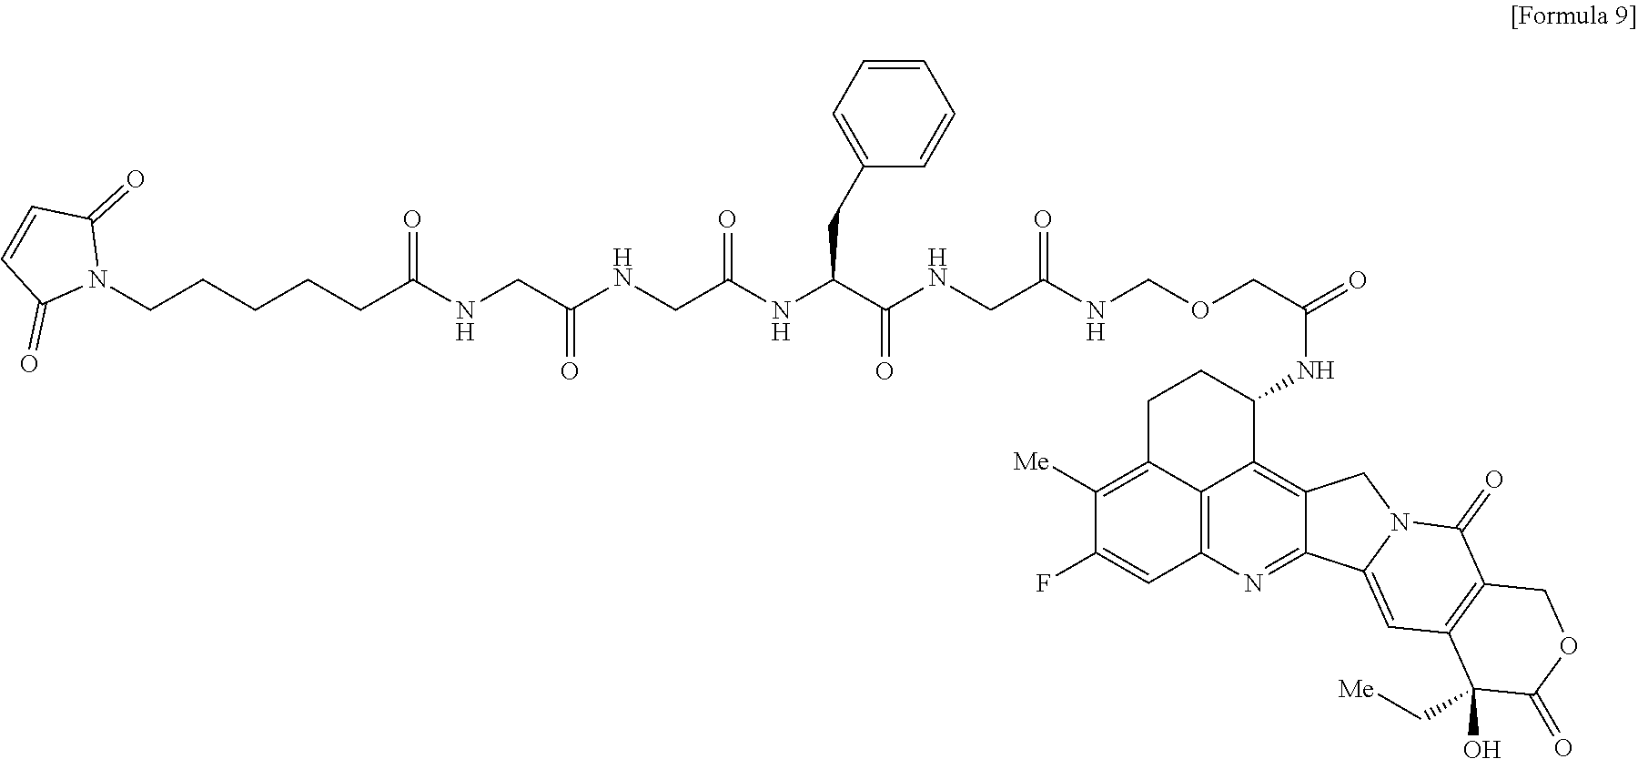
N1(CCCCCC(NCC(NCC(NC(C(NCC(NCOCC(=O)NC2CCC3=C([Me])C(F)=CC4=C3C2=C2C(=N4)C3=CC4=C(C(=O)N3C2)COC(=O)C4(O)C[Me])=O)=O)CC2=CC=CC=C2)=O)=O)=O)C(=O)C=CC1=O
